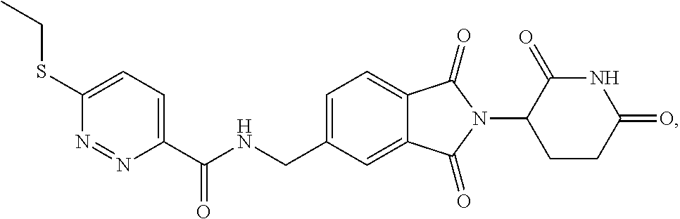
C1=C(CNC(C2=CC=C(SCC)N=N2)=O)C=C2C(=C1)C(=O)N(C1CCC(=O)NC1=O)C2=O
